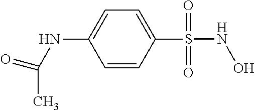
C1(S(NO)(=O)=O)=CC=C(NC(C)=O)C=C1
